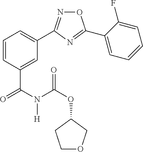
C1=C(C(N(C(=O)OC2CCOC2)[H])=O)C=CC=C1C1=NOC(C2=CC=CC=C2F)=N1
